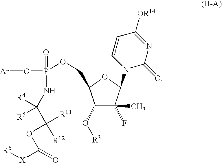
C1(O[R3])C(C)(F)C(N2C(=O)N=C([OR14])C=C2)OC1COP(O[Ar])(=O)NC([R4])(C([R12])([R11])OC([X][R6])=O)[R5]
